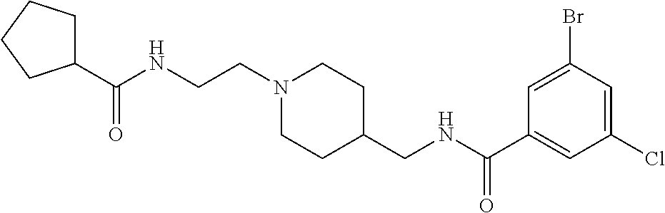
C1(C(NCCN2CCC(CNC(C3=CC(Cl)=CC(Br)=C3)=O)CC2)=O)CCCC1
